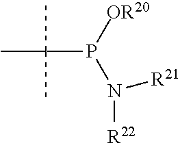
CC(P(N([R22])[R21])[OR20])(C)C
